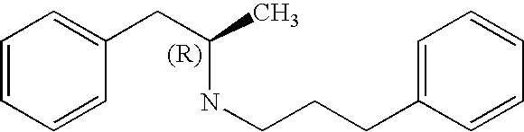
C1=CC=CC(CC(NCCCC2=CC=CC=C2)C)=C1
